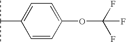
C1=C(OC(F)(F)F)C=CC(C(C)C)=C1
